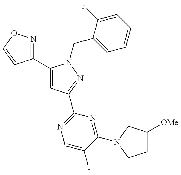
C1(C2=CC(C3=NC=C(F)C(N4CC([OMe])CC4)=N3)=NN2CC2=CC=CC=C2F)=NOC=C1
